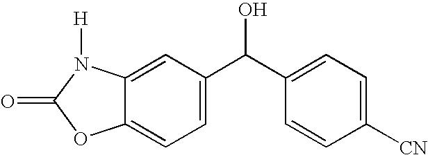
C12=CC=C(C(C3=CC=C([CN])C=C3)O)C=C1N([H])C(=O)O2
